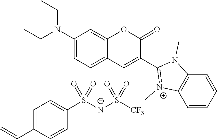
C1=C(C=C)C=CC(S([N-]S([CF3])(=O)=O)(=O)=O)=C1.C(N(C1=CC=C2C(=C1)OC(=O)C(C1=[N+](C)C3=C(C=CC=C3)N1C)=C2)CC)C
